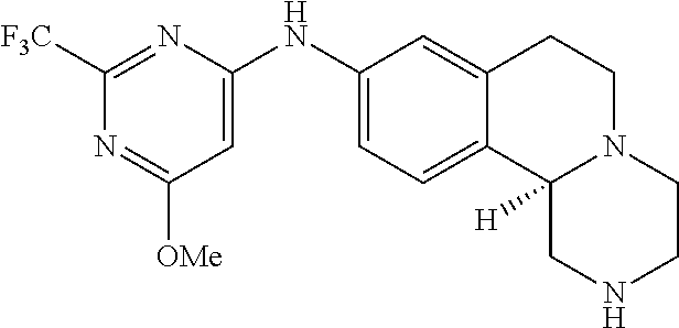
[F3C]C1=NC(NC2=CC=C3C(=C2)CCN2C3([H])CNCC2)=CC([OMe])=N1
